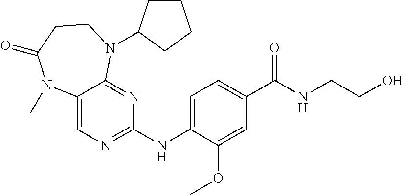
C1(NC2=NC=C3C(=N2)N(C2CCCC2)CCC(=O)N3C)=CC=C(C(NCCO)=O)C=C1OC
